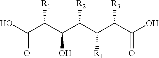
OC(C(C(C(C(C(C(O)=O)[R3])[R4])[R2])O)[R1])=O
